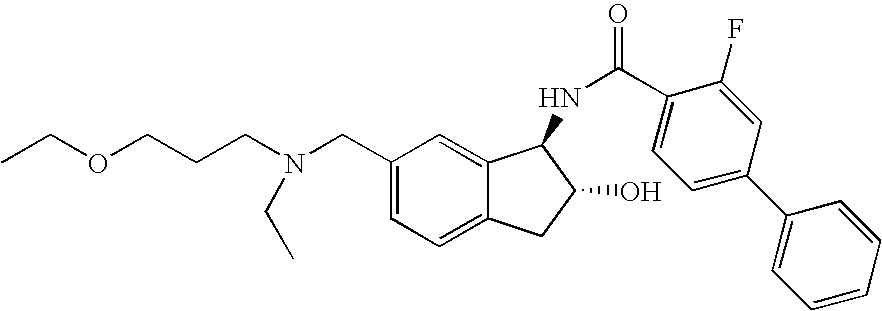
CCOCCCN(CC1=CC=C2C(=C1)C(NC(=O)C1=CC=C(C3=CC=CC=C3)C=C1F)C(O)C2)CC
